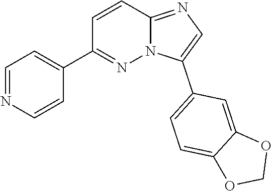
C1=C(C2=CC=C3C(=C2)OCO3)N2C(=N1)C=CC(C1=CC=NC=C1)=N2
